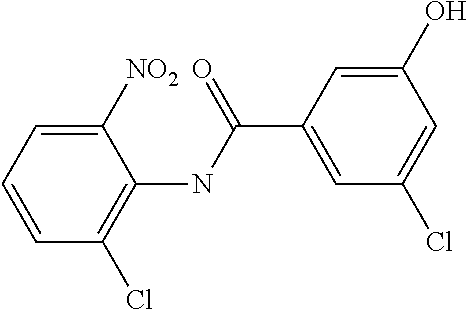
C1=CC=C([NO2])C(NC(C2=CC(Cl)=CC(O)=C2)=O)=C1Cl
